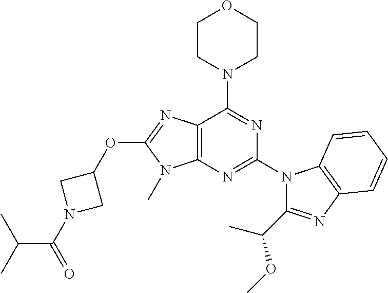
C12=C(N=C(N3C(C(C)OC)=NC4=C3C=CC=C4)N=C1N1CCOCC1)N(C)C(OC1CN(C(=O)C(C)C)C1)=N2
